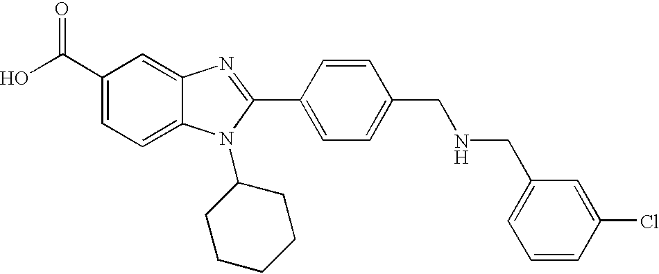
OC(C1=CC=C2C(=C1)N=C(C1=CC=C(CNCC3=CC=CC(Cl)=C3)C=C1)N2C1CCCCC1)=O
